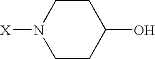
C1CC(O)CCN1[X]
